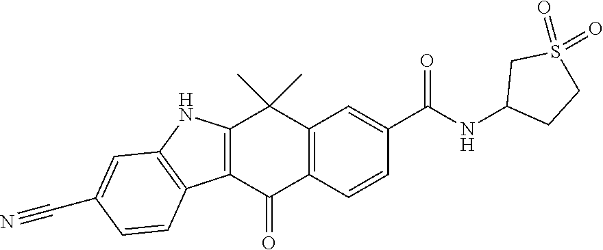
C12=C(C(=O)C3=C(C1(C)C)C=C(C(NC1CCS(=O)(=O)C1)=O)C=C3)C1=C(N2)C=C(C#N)C=C1
